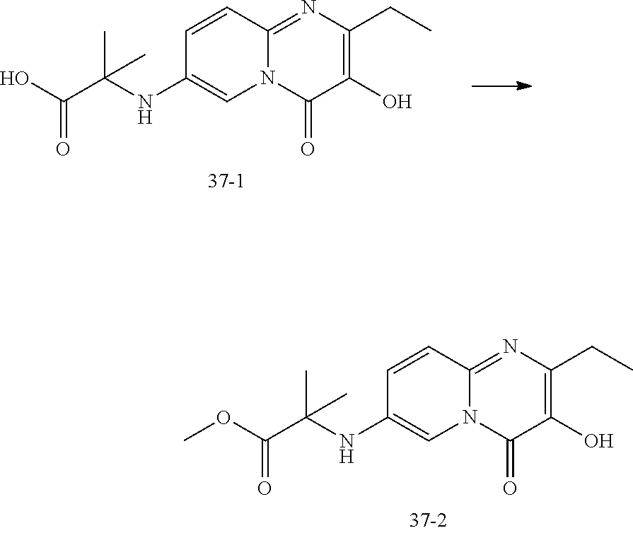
C1=CC2=NC(CC)=C(O)C(=O)N2C=C1NC(C(OC)=O)(C)C.C1=CC2=NC(CC)=C(O)C(=O)N2C=C1NC(C(O)=O)(C)C
